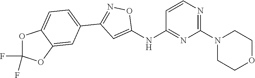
C1=CN=C(N2CCOCC2)N=C1NC1=CC(C2=CC=C3C(=C2)OC(F)(F)O3)=NO1
